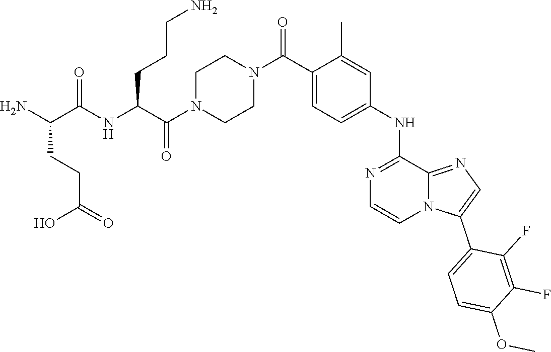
C(C(NC(C(N)CCC(O)=O)=O)CCCN)(N1CCN(C(C2=CC=C(NC3=NC=CN4C(C5=CC=C(OC)C(F)=C5F)=CN=C43)C=C2C)=O)CC1)=O
